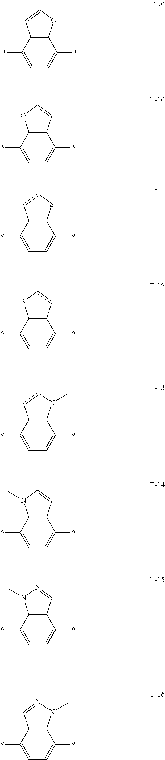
C12C(*)=CC=C(*)C1N(C)N=C2.C12C(*)=CC=C(*)C1C=NN2C.C12C(*)=CC=C(*)C1OC=C2.C12C(*)=CC=C(*)C1C=CO2.C12C(*)=CC=C(*)C1SC=C2.C12C(*)=CC=C(*)C1C=CS2.C12C(*)=CC=C(*)C1N(C)C=C2.C12C(*)=CC=C(*)C1C=CN2C
